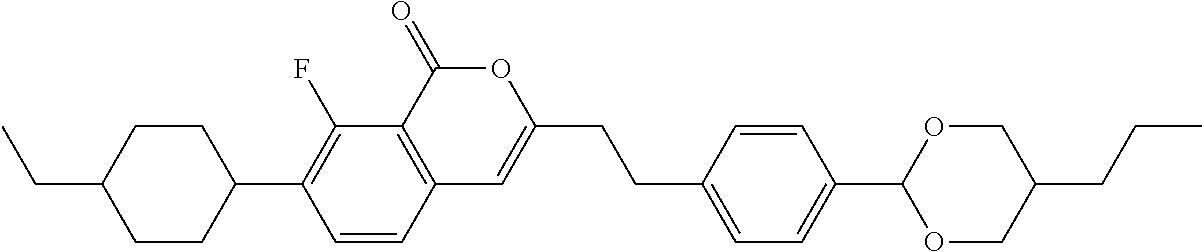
C12=C(C(=O)OC(CCC3=CC=C(C4OCC(CCC)CO4)C=C3)=C1)C(F)=C(C1CCC(CC)CC1)C=C2
